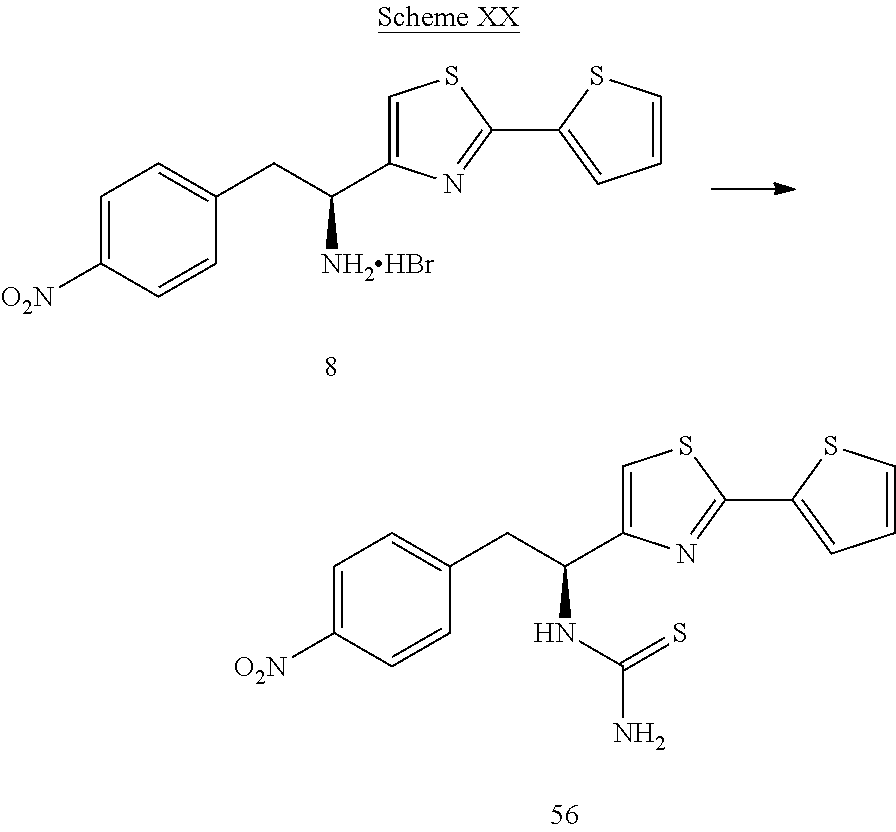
C1=C([O2N])C=CC(CC(C2=CSC(C3=CC=CS3)=N2)NC(=S)N)=C1.C1=C([O2N])C=CC(CC(C2=CSC(C3=CC=CS3)=N2)[NH2HBr])=C1
